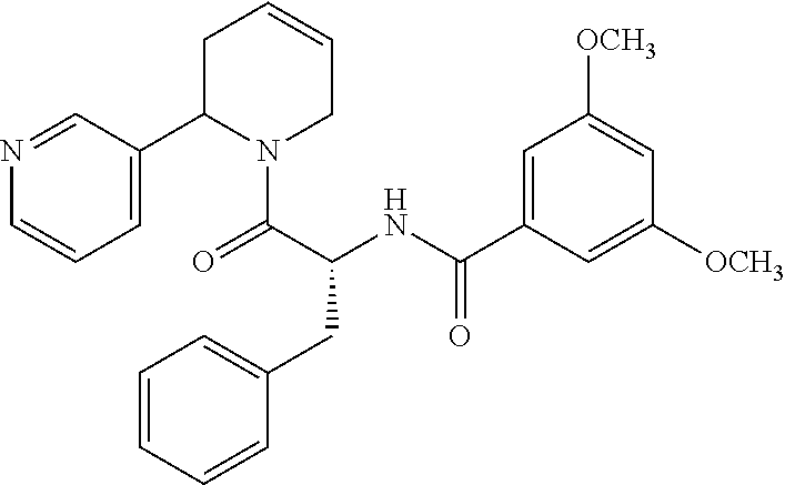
N1=CC(C2N(C(=O)C(NC(C3=CC([OCH3])=CC([OCH3])=C3)=O)CC3=CC=CC=C3)CC=CC2)=CC=C1
